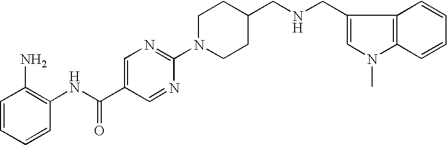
N1=C(N2CCC(CNCC3=CN(C)C4=C3C=CC=C4)CC2)N=CC(C(NC2=C(N)C=CC=C2)=O)=C1
